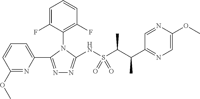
C1=C(F)C(N2C(NS(C(C(C3=NC=C(OC)N=C3)C)C)(=O)=O)=NN=C2C2=CC=CC(OC)=N2)=C(F)C=C1
